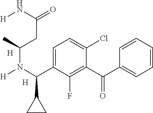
C1=CC=CC(C(C2=C(F)C(C(N([H])C(C)CC(=O)N[H])C3CC3)=CC=C2Cl)=O)=C1.[H].[H]
